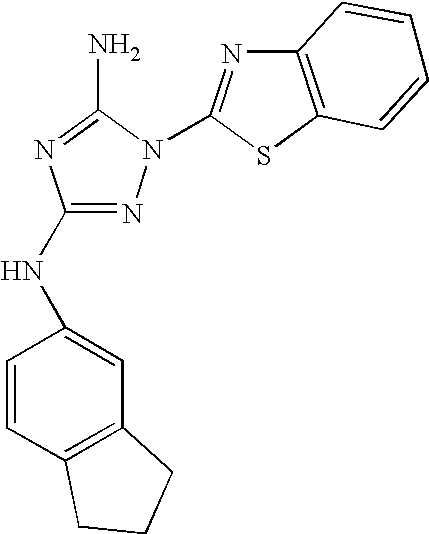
N1=C(NC2=CC3=C(C=C2)CCC3)N=C(N)N1C1=NC2=C(S1)C=CC=C2
